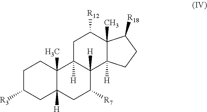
C1C([R3])CC2([H])C(C)(C1)C1([H])C([H])(C([R7])C2)C2([H])C(C)(C([R12])C1)C([R18])CC2
